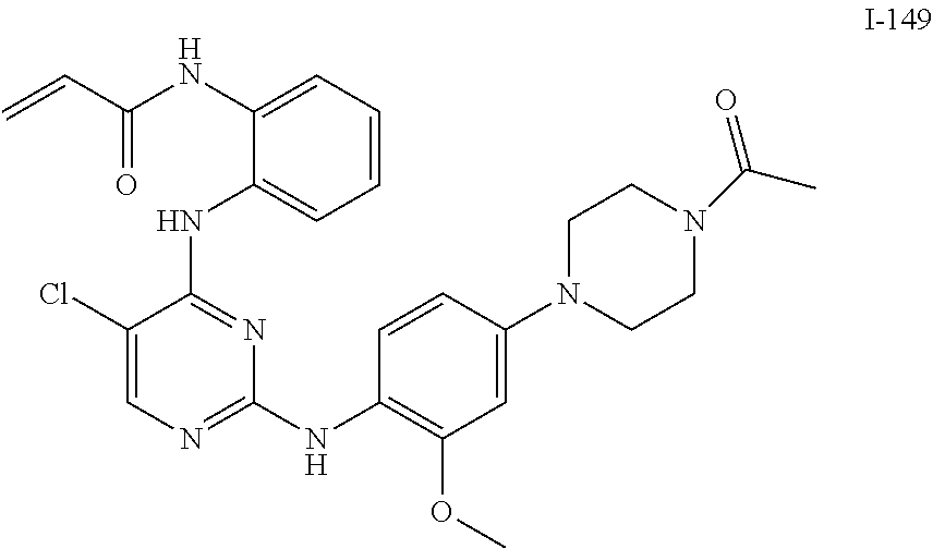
C=CC(=O)NC1=CC=CC=C1NC1=NC(NC2=C(OC)C=C(N3CCN(C(C)=O)CC3)C=C2)=NC=C1Cl
